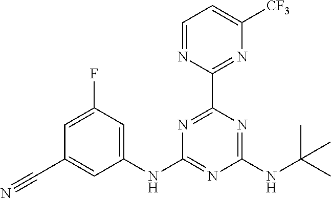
N1=C(C2=NC([CF3])=CC=N2)N=C(NC(C)(C)C)N=C1NC1=CC(F)=CC(C#N)=C1
